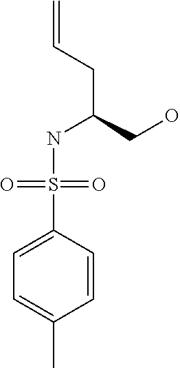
C1(S(NC(CC=C)CO)(=O)=O)=CC=C(C)C=C1
